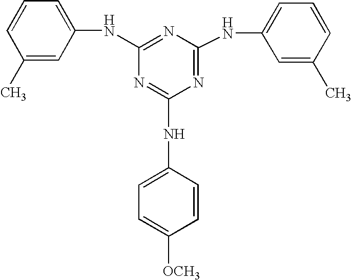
C1(C)=CC(NC2=NC(NC3=CC=CC(C)=C3)=NC(NC3=CC=C([OCH3])C=C3)=N2)=CC=C1
